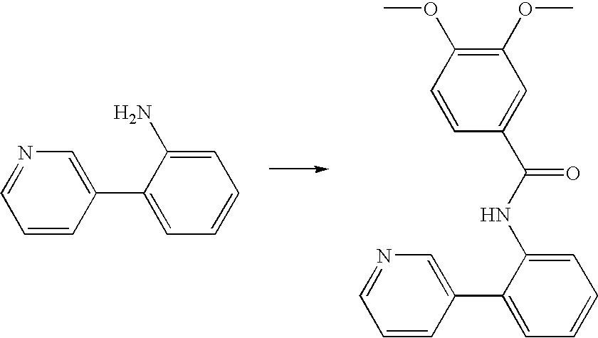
C1(C2=CN=CC=C2)=CC=CC=C1N.C1(C2=CN=CC=C2)=CC=CC=C1NC(C1=CC(OC)=C(OC)C=C1)=O
